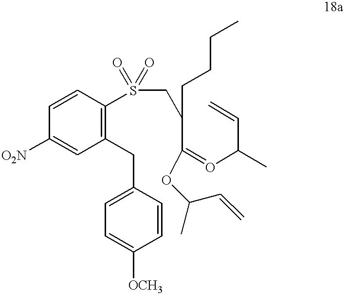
C1([O2N])=CC(CC2=CC=C([OCH3])C=C2)=C(S(=O)(=O)CC(CCCC)C(=OC(C=C)C)OC(C=C)C)C=C1
